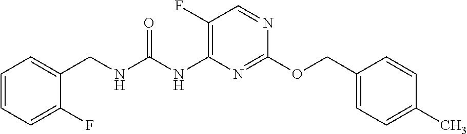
C1(OCC2=CC=C(C)C=C2)=NC(NC(NCC2=CC=CC=C2F)=O)=C(F)C=N1
